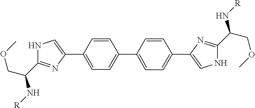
C1(C2=CC=C(C3=CNC(C(COC)N[R])=N3)C=C2)=CC=C(C2=CNC(C(COC)N[R])=N2)C=C1
